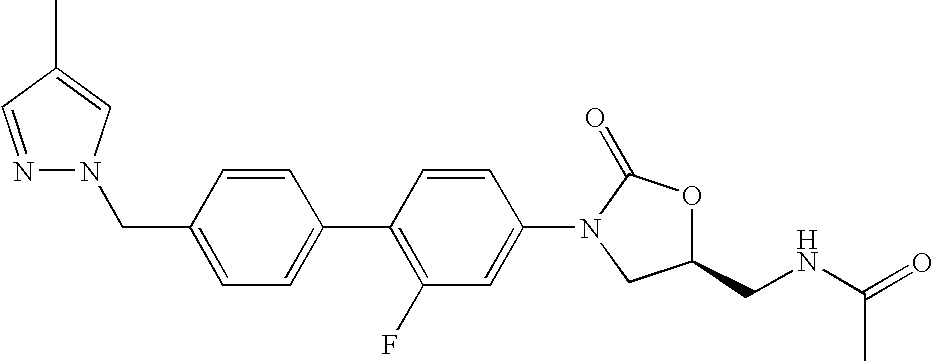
C1(CN2N=CC(C)=C2)=CC=C(C2=C(F)C=C(N3CC(CNC(C)=O)OC3=O)C=C2)C=C1
